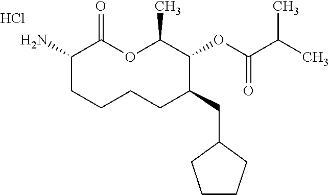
C1(N)CCCCC(CC2CCCC2)C(OC(C(C)C)=O)C(C)OC1=O.Cl
